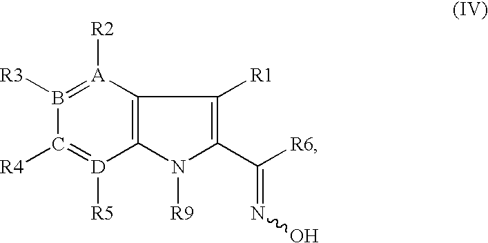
C12=C(N([R9])C(C([R6])=NO)=C1[R1])[D]([R5])=C([R4])B([R3])=[A]2[R2]
